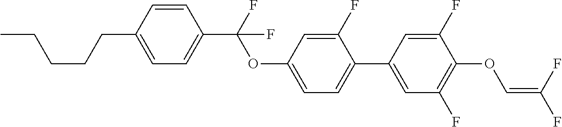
C1=CC(CCCCC)=CC=C1C(F)(OC1=CC=C(C2=CC(F)=C(OC=C(F)F)C(F)=C2)C(F)=C1)F
